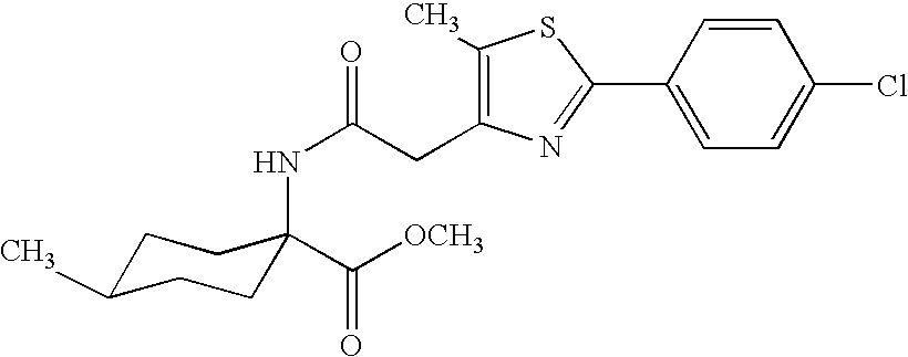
C1C(C)CCC(C([OCH3])=O)(NC(CC2=C(C)SC(C3=CC=C(Cl)C=C3)=N2)=O)C1
